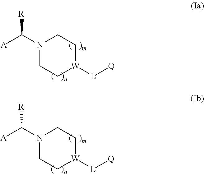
N1(C([R])[A])CC[W]([L][Q])CC1.N1(C([R])[A])CC[W]([L][Q])CC1
